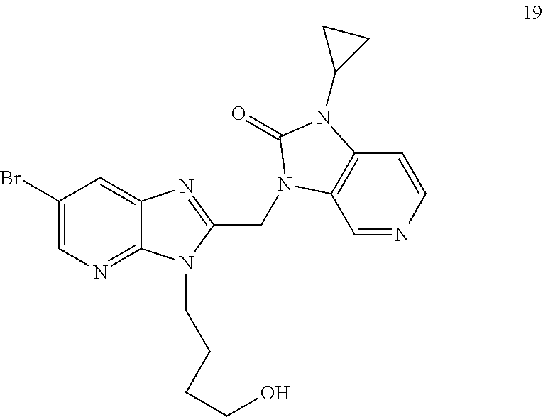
C1(Br)=CN=C2C(=C1)N=C(CN1C3=C(C=CN=C3)N(C3CC3)C1=O)N2CCCCO
